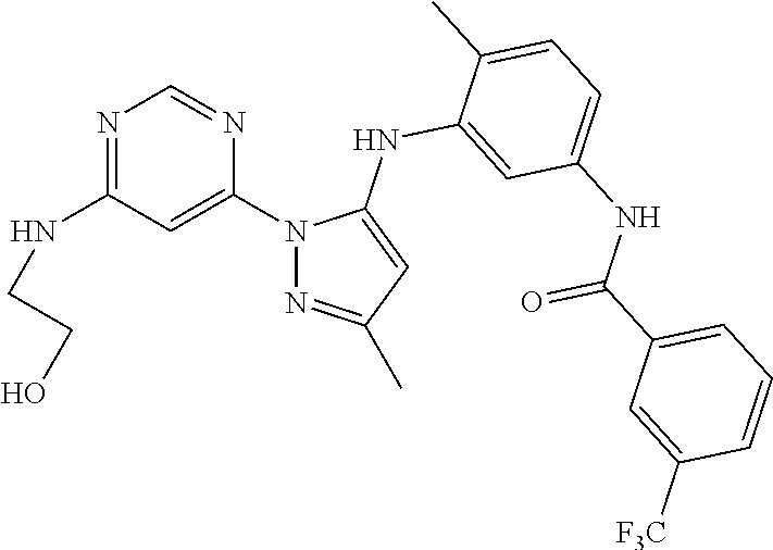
N1=C(NCCO)C=C(N2N=C(C)C=C2NC2=CC(NC(C3=CC=CC([F3C])=C3)=O)=CC=C2C)N=C1
